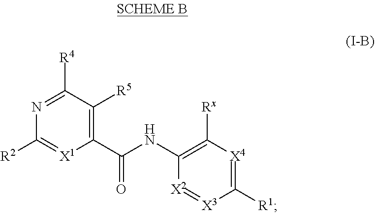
C1(C(NC2=C([Rx])[X4]=C([R1])[X3]=[X2]2)=O)=C([R5])C([R4])=NC([R2])=[X1]1
